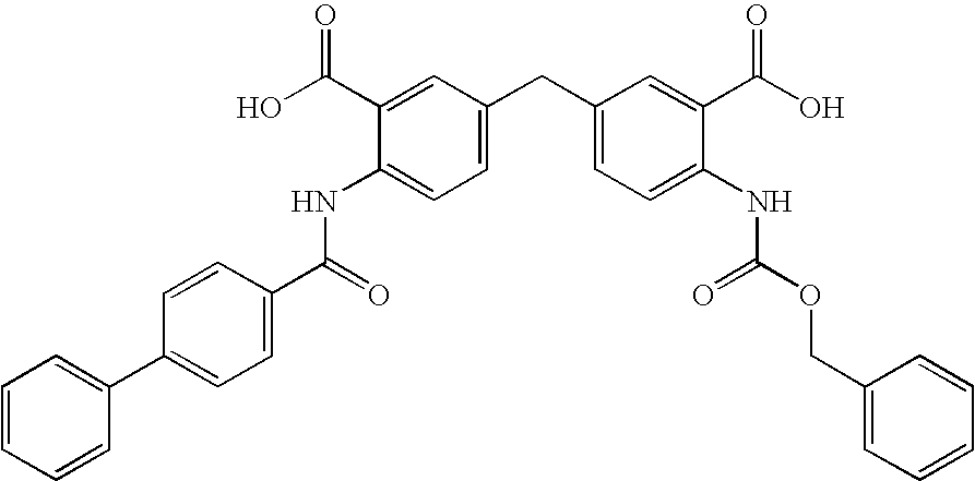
C1=C(C2=CC=CC=C2)C=CC(C(NC2=CC=C(CC3=CC=C(NC(OCC4=CC=CC=C4)=O)C(C(O)=O)=C3)C=C2C(O)=O)=O)=C1
